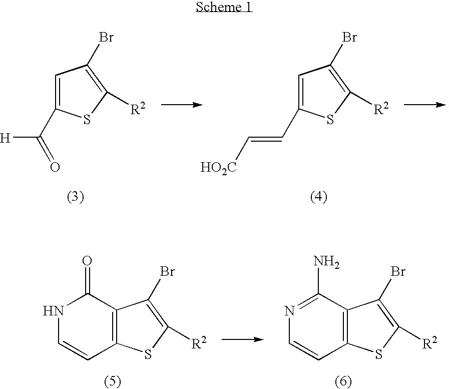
C1=C(C([H])=O)SC([R2])=C1Br.C1=C(C=C[HO2C])SC([R2])=C1Br.C12=C(SC([R2])=C1Br)C=CNC2=O.C12=C(SC([R2])=C1Br)C=CN=C2N
